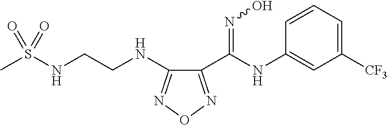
N(CCNC1=NON=C1C(=NO)NC1=CC([CF3])=CC=C1)S(C)(=O)=O
